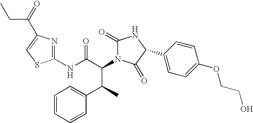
C1(NC(C(C(C2=CC=CC=C2)C)N2C(=O)NC(C3=CC=C(OCCO)C=C3)C2=O)=O)=NC(C(CC)=O)=CS1
